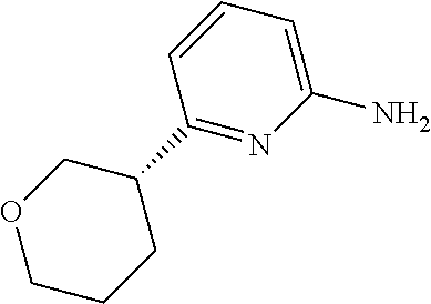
C1CCC(C2=NC(N)=CC=C2)CO1
